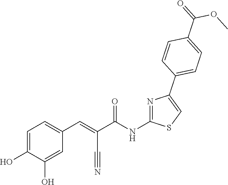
C1=C(O)C(O)=CC(C=C(C(NC2=NC(C3=CC=C(C(=O)OC)C=C3)=CS2)=O)C#N)=C1
